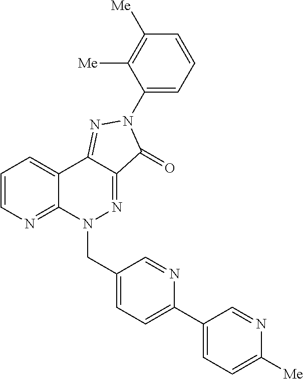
C12=NC=CC=C1C1=NN(C3=CC=CC([Me])=C3[Me])C(=O)C1=NN2CC1=CC=C(C2=CC=C([Me])N=C2)N=C1
